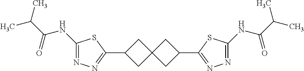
C1(NC(C(C)C)=O)=NN=C(C2CC3(C2)CC(C2=NN=C(NC(C(C)C)=O)S2)C3)S1
